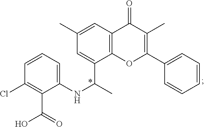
C1=CC=C(NC(C)C2=CC(C)=CC3=C2OC(C2=CC=CC=C2)=C(C)C3=O)C(C(=O)O)=C1Cl
